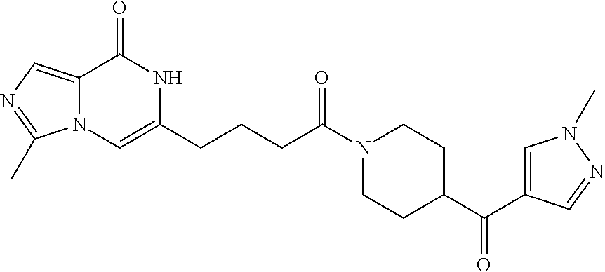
C12=CN=C(C)N1C=C(CCCC(N1CCC(C(=O)C3=CN(C)N=C3)CC1)=O)NC2=O
